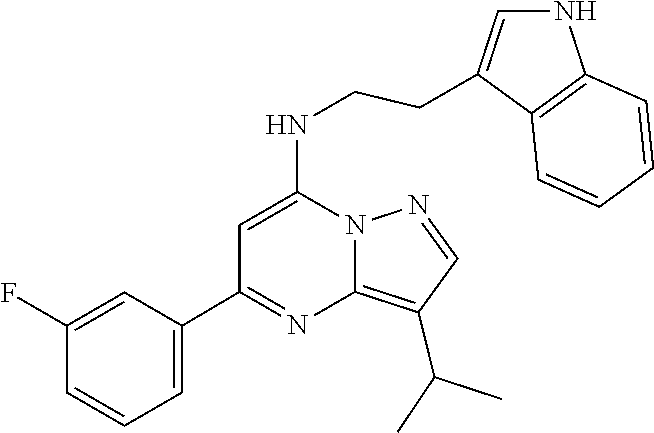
C1(C(C)C)=C2N(N=C1)C(NCCC1=CNC3=C1C=CC=C3)=CC(C1=CC=CC(F)=C1)=N2
